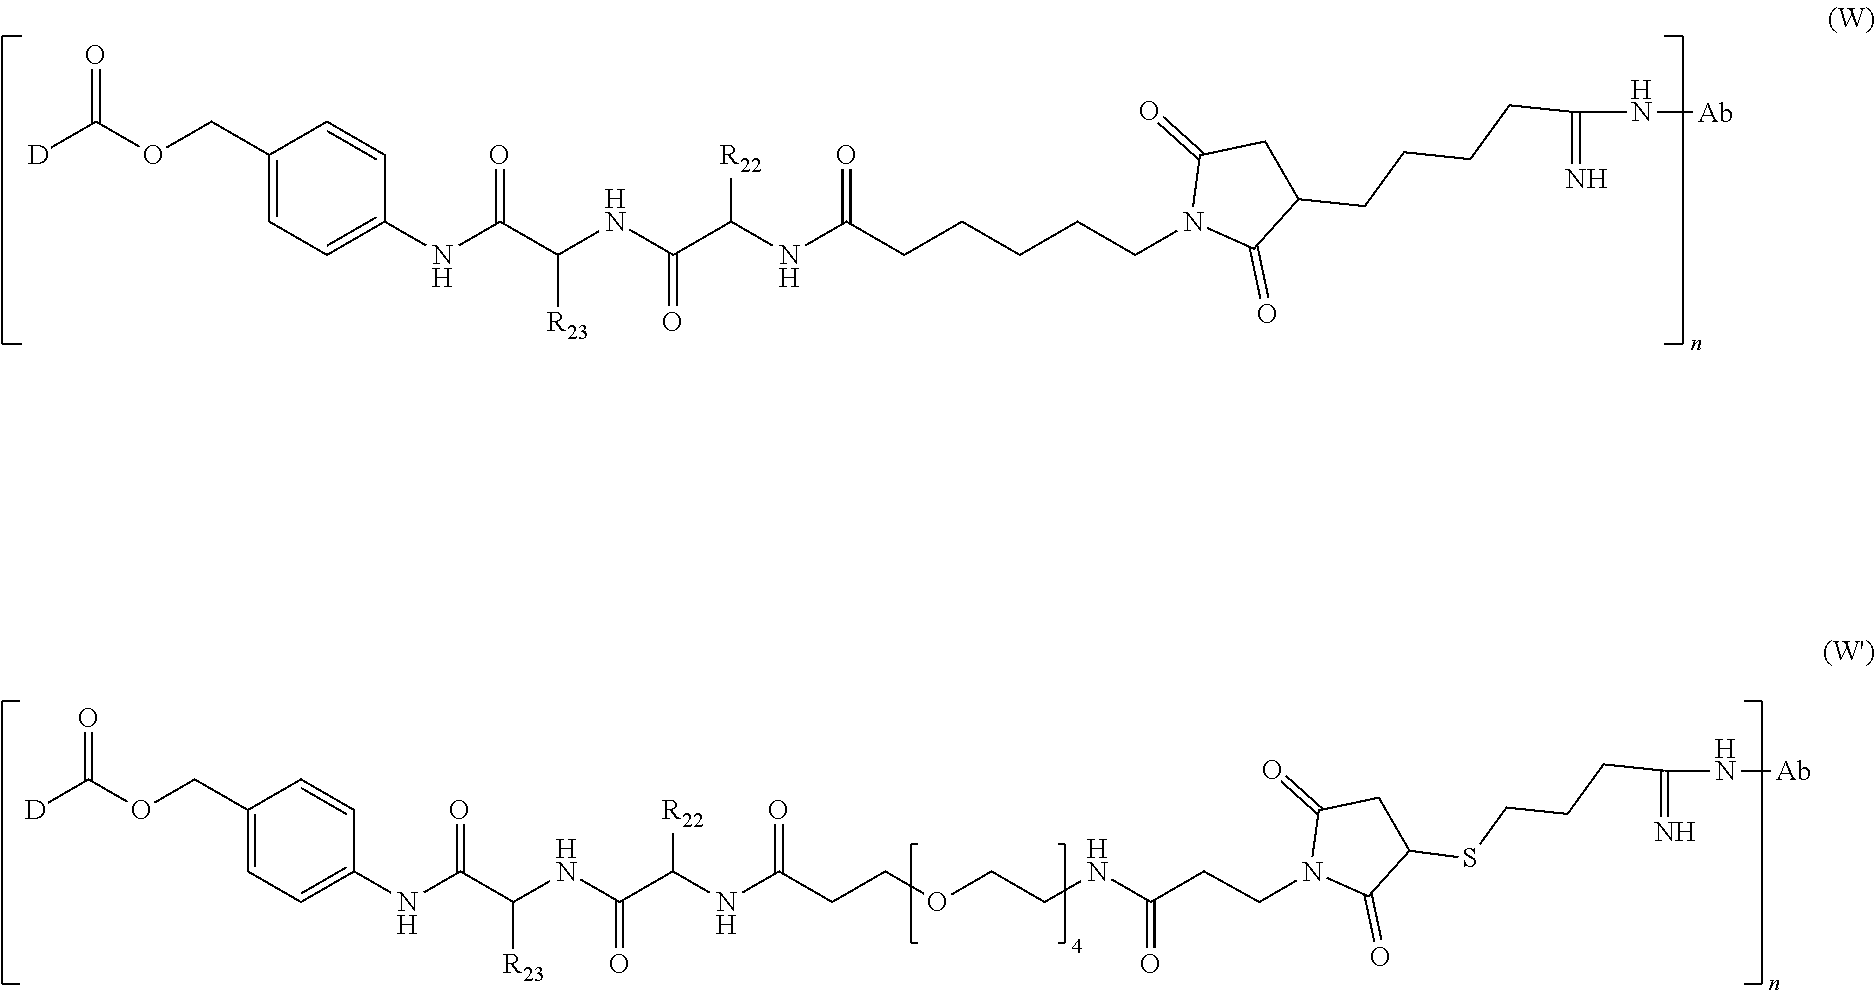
[D]C(OCC1=CC=C(NC(C(NC(C(NC(CCCCCN2C(=O)C(CCCCC(=N)N[Ab])CC2=O)=O)[R22])=O)[R23])=O)C=C1)=O.[D]C(OCC1=CC=C(NC(C(NC(C(NC(CCOCCNC(CCN2C(=O)C(SCCCC(N[Ab])=N)CC2=O)=O)=O)[R22])=O)[R23])=O)C=C1)=O
